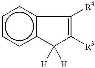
c1ccc2c(c1)C([R4])=C([R3])C2([H])[H]
